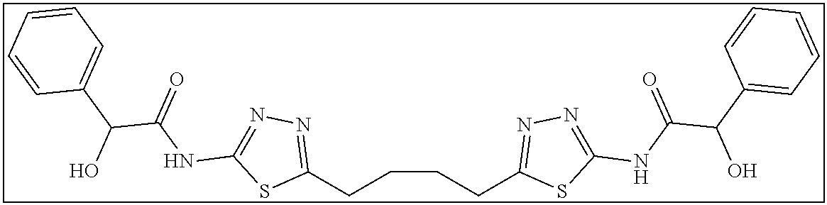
C1(CCCCC2=NN=C(NC(C(C3=CC=CC=C3)O)=O)S2)=NN=C(NC(C(C2=CC=CC=C2)O)=O)S1
